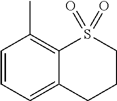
C1=CC=C2C(=C1C)S(=O)(=O)CCC2
